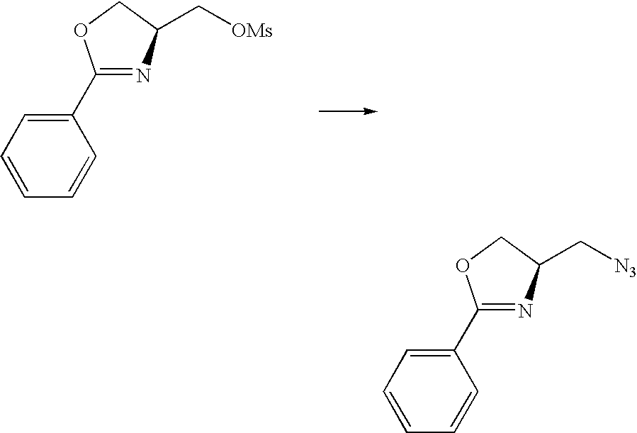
C1=CC(C2=NC(C[OMs])CO2)=CC=C1.C1=CC(C2=NC(C[N3])CO2)=CC=C1
